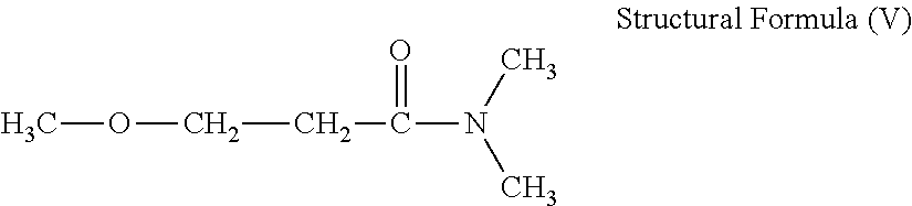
C(CC(N(C)C)=O)OC
